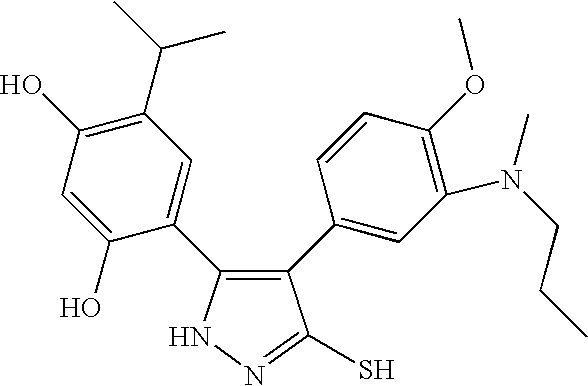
N1N=C(S)C(C2=CC(N(C)CCC)=C(OC)C=C2)=C1C1=CC(C(C)C)=C(O)C=C1O
